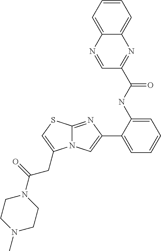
C1(C2=CC=CC=C2NC(C2=NC3=CC=CC=C3N=C2)=O)=CN2C(=N1)SC=C2CC(=O)N1CCN(C)CC1
